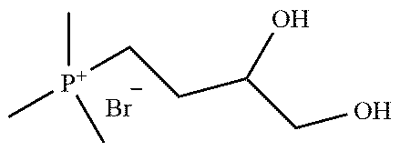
C[P+](C)(CCC(O)CO)C.[Br-]
